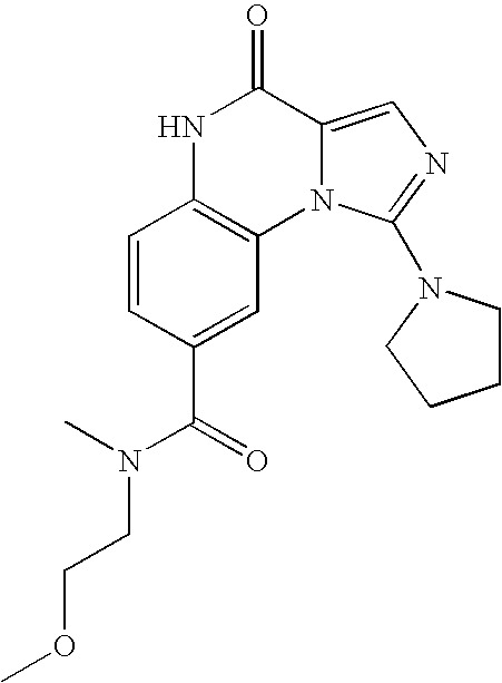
N1C2=C(N3C(=CN=C3N3CCCC3)C1=O)C=C(C(N(CCOC)C)=O)C=C2
